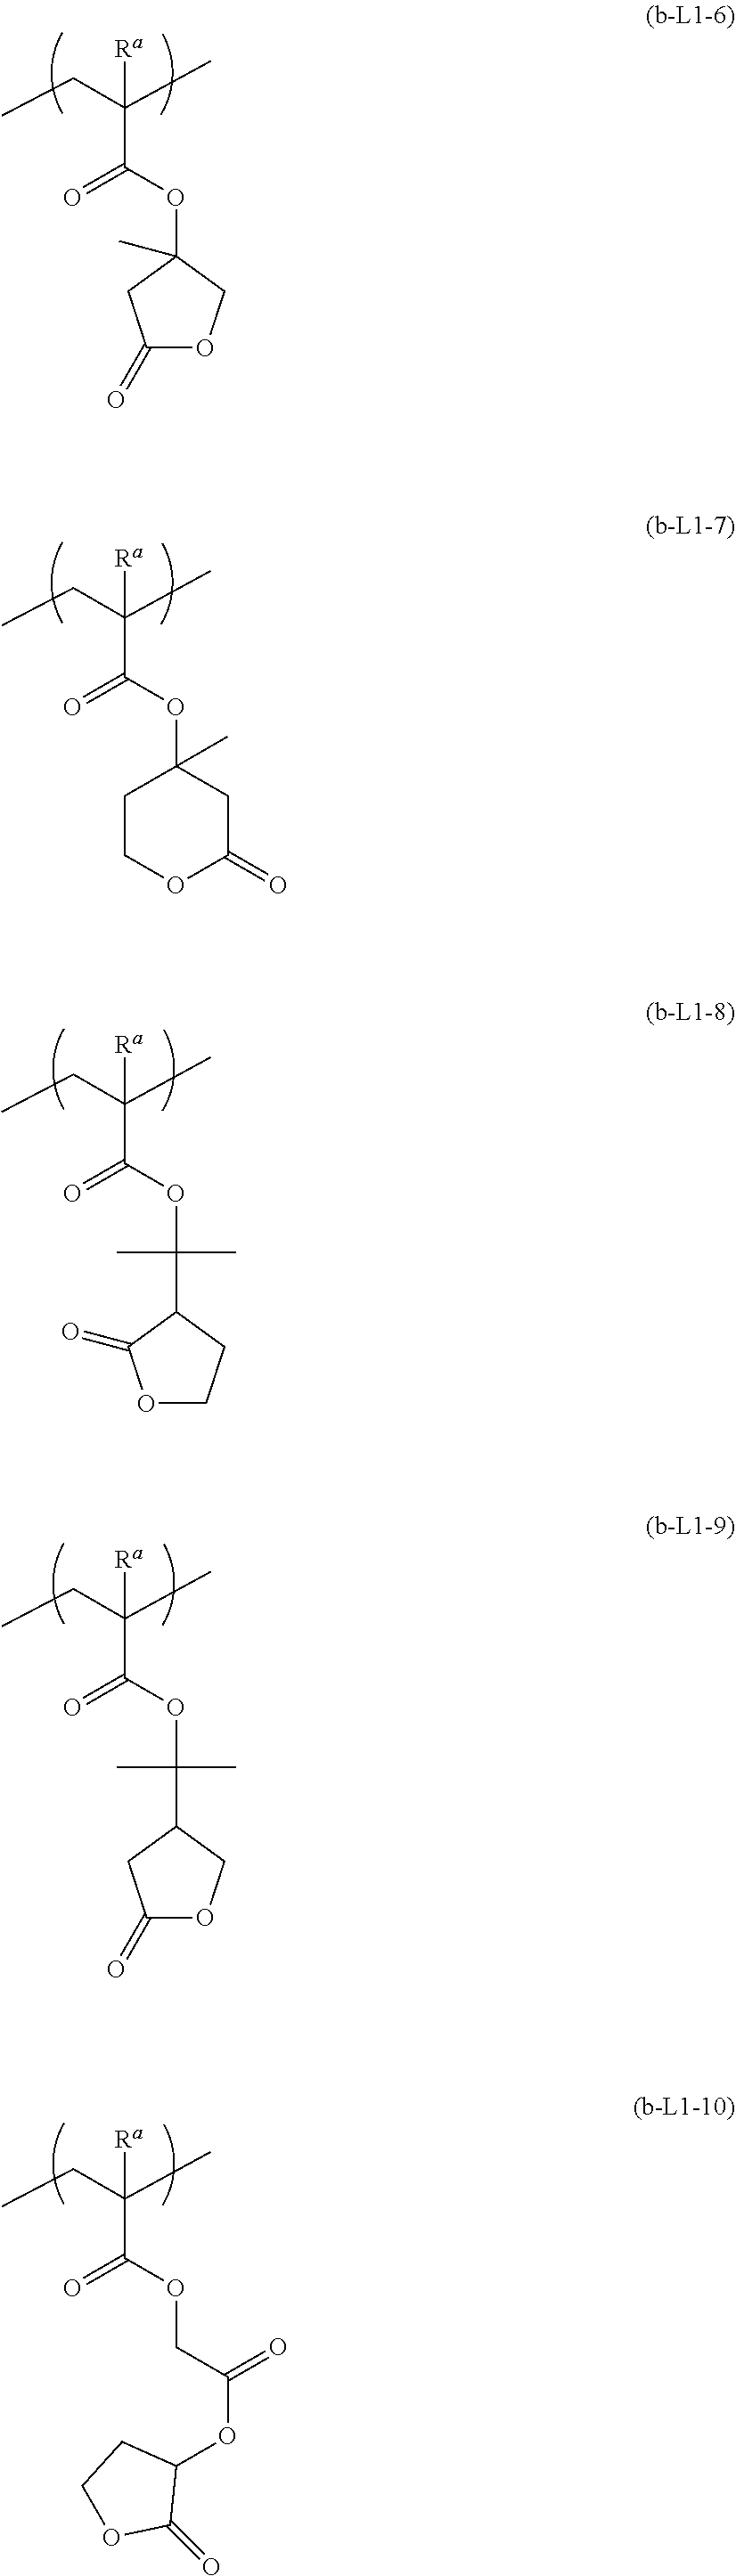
C(C(OC1(C)CCOC(=O)C1)=O)(CC)(C)[Ra].C(C(OC1(C)CC(=O)OC1)=O)(CC)(C)[Ra].C(C(OC(C1C(=O)OCC1)(C)C)=O)(CC)(C)[Ra].C1C(=O)OCC1C(OC(C(CC)(C)[Ra])=O)(C)C.C(C(OCC(OC1CCOC1=O)=O)=O)(CC)(C)[Ra]
